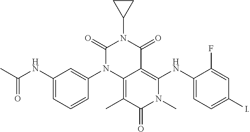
C1CC1N1C(=O)C2=C(NC3=CC=C(I)C=C3F)N(C)C(=O)C(C)=C2N(C2=CC(NC(C)=O)=CC=C2)C1=O
